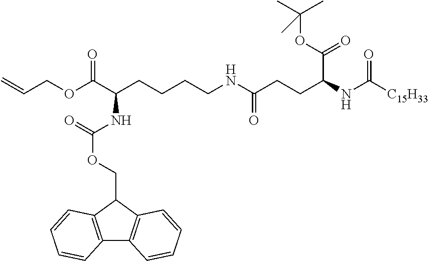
C(CCC(NC([C15H33])=O)C(=O)OC(C)(C)C)(=O)NCCCCC(C(OCC=C)=O)NC(=O)OCC1C2=C(C3=C1C=CC=C3)C=CC=C2
